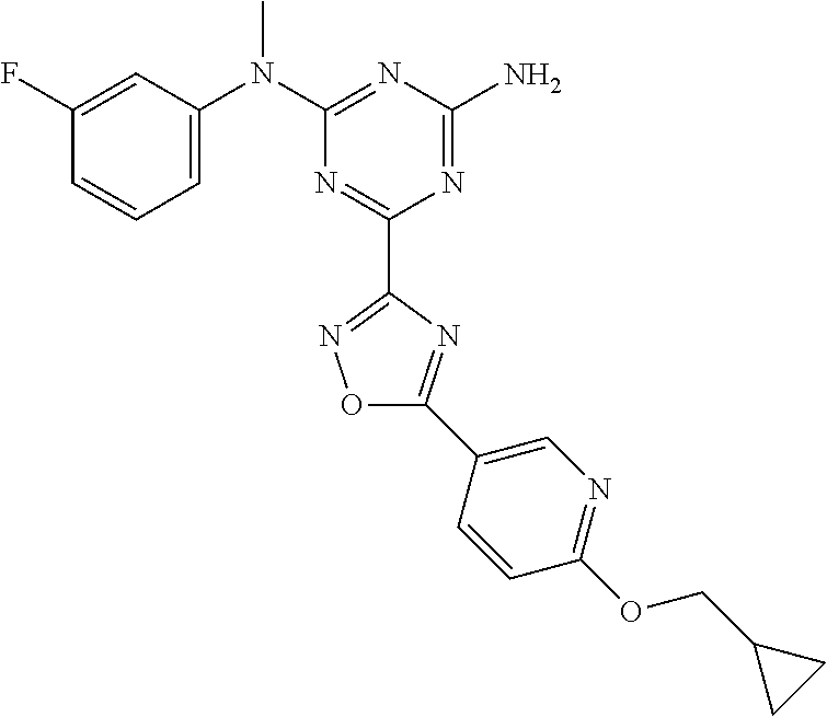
C1(F)=CC(N(C2=NC(N)=NC(C3=NOC(C4=CN=C(OCC5CC5)C=C4)=N3)=N2)C)=CC=C1
